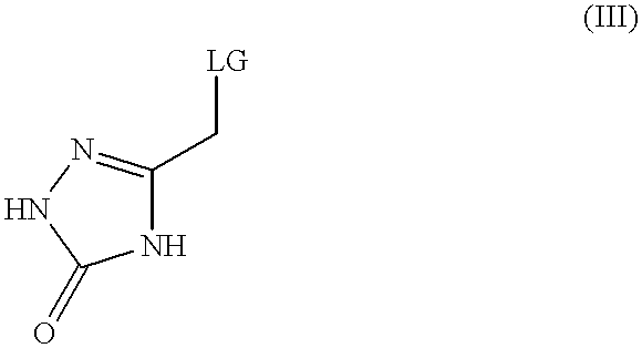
N1C(C[LG])=NNC1=O
